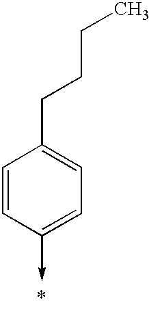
C1=CC(->C)=CC=C1CCCC
